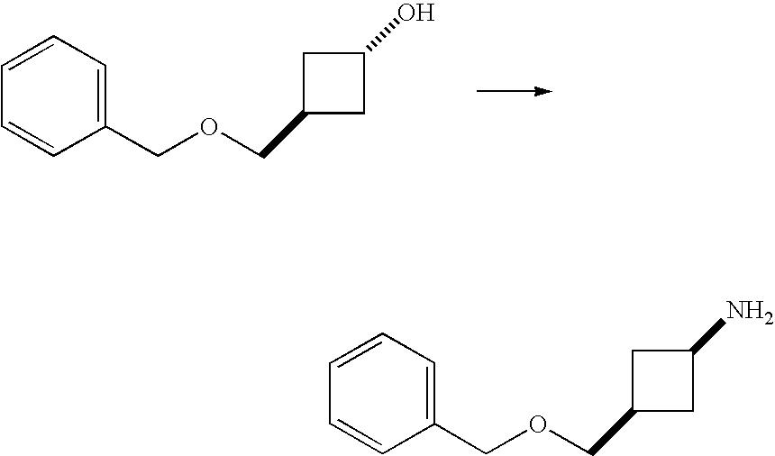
C1(COCC2CC(O)C2)=CC=CC=C1.C1(COCC2CC(N)C2)=CC=CC=C1
